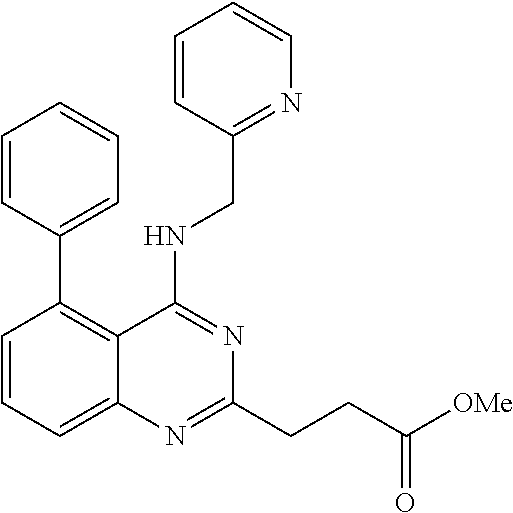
C1=CC=C2C(=C1C1=CC=CC=C1)C(NCC1=NC=CC=C1)=NC(CCC(=O)[OMe])=N2
